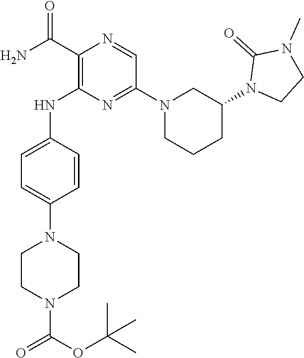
C1(C(N)=O)=C(NC2=CC=C(N3CCN(C(OC(C)(C)C)=O)CC3)C=C2)N=C(N2CCCC(N3CCN(C)C3=O)C2)C=N1
